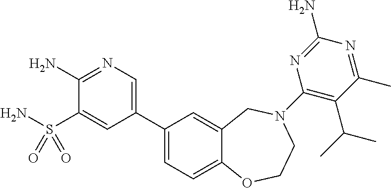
C1(N)=NC=C(C2=CC=C3C(=C2)CN(C2=C(C(C)C)C(C)=NC(N)=N2)CCO3)C=C1S(N)(=O)=O
